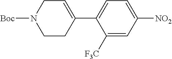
C1([F3C])=CC([NO2])=CC=C1C1=CCN([Boc])CC1
